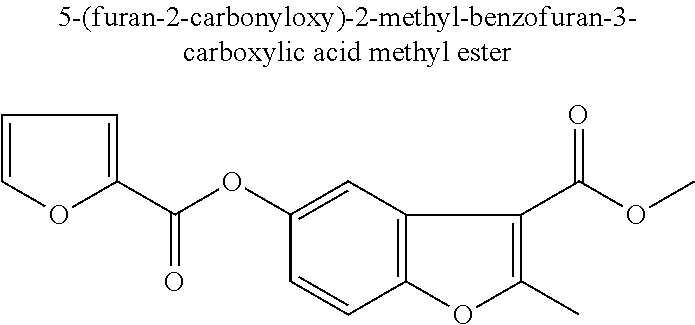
C1=COC(C(OC2=CC3=C(C=C2)OC(C)=C3C(OC)=O)=O)=C1
